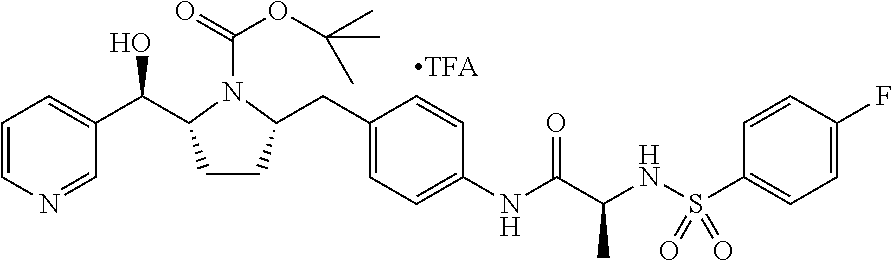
C1=CN=CC(C(O)C2CCC(CC3=CC=C(NC(C(NS(C4=CC=C(F)C=C4)(=O)=O)C)=O)C=C3)N2C(=O)OC(C)(C)C)=C1
